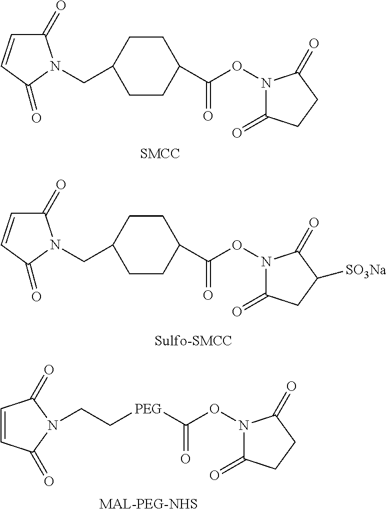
C1CC(CN2C(=O)C=CC2=O)CCC1C(ON1C(=O)CCC1=O)=O.C1CC(CN2C(=O)C=CC2=O)CCC1C(ON1C(=O)CC([SO3Na])C1=O)=O.C1=CC(=O)N(CC[PEG]C(ON2C(=O)CCC2=O)=O)C1=O
